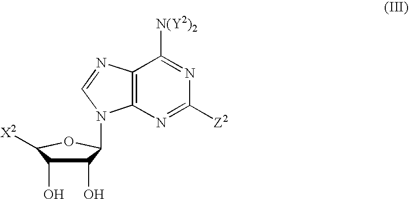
C12=C(N=C([Z2])N=C1[N(Y2)2])N(C1C(O)C(O)C([X2])O1)C=N2
